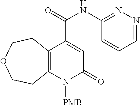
C12=C(N([PMB])C(=O)C=C1C(NC1=NN=CC=C1)=O)CCOCC2
